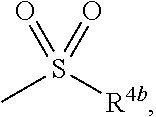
CS([R4b])(=O)=O
